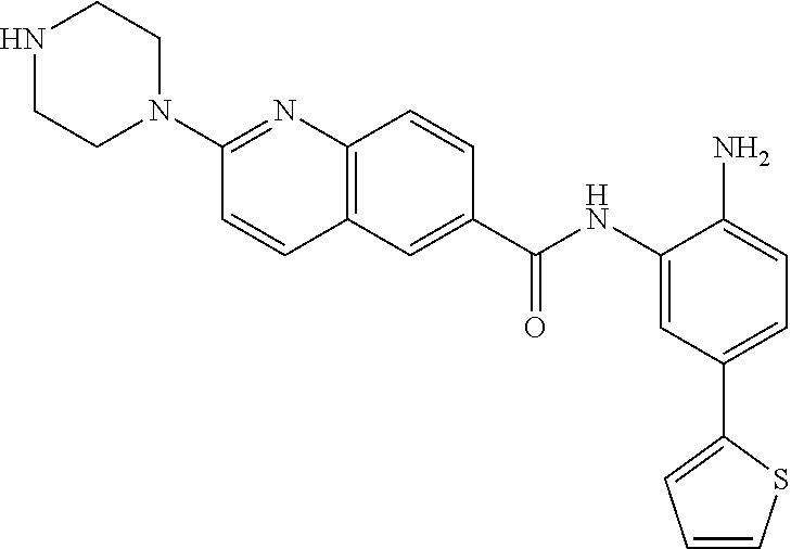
C12=C(C=C(C(NC3=CC(C4=CC=CS4)=CC=C3N)=O)C=C1)C=CC(N1CCNCC1)=N2
